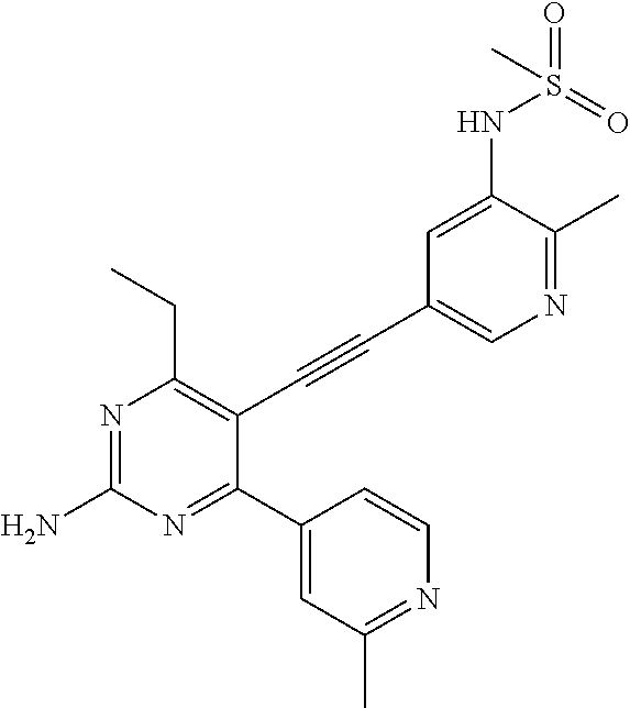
N1=C(C)C(NS(=O)(=O)C)=CC(C#CC2=C(CC)N=C(N)N=C2C2=CC(C)=NC=C2)=C1
